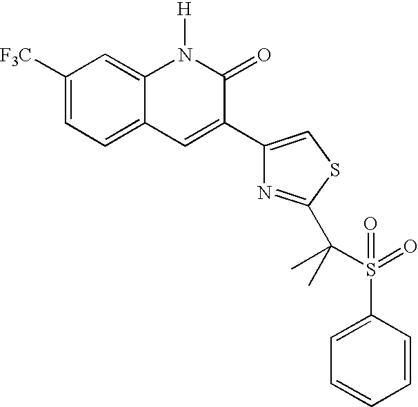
C1([F3C])=CC=C2C(=C1)N([H])C(=O)C(C1=CSC(C(C)(C)S(=O)(=O)C3=CC=CC=C3)=N1)=C2
